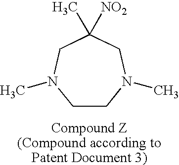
C1CN(C)CC(C)([NO2])CN1C
